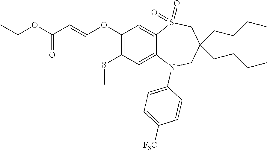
O(C(=O)C=COC1=C(SC)C=C2C(=C1)S(=O)(=O)CC(CCCC)(CCCC)CN2C1=CC=C([F3C])C=C1)CC
